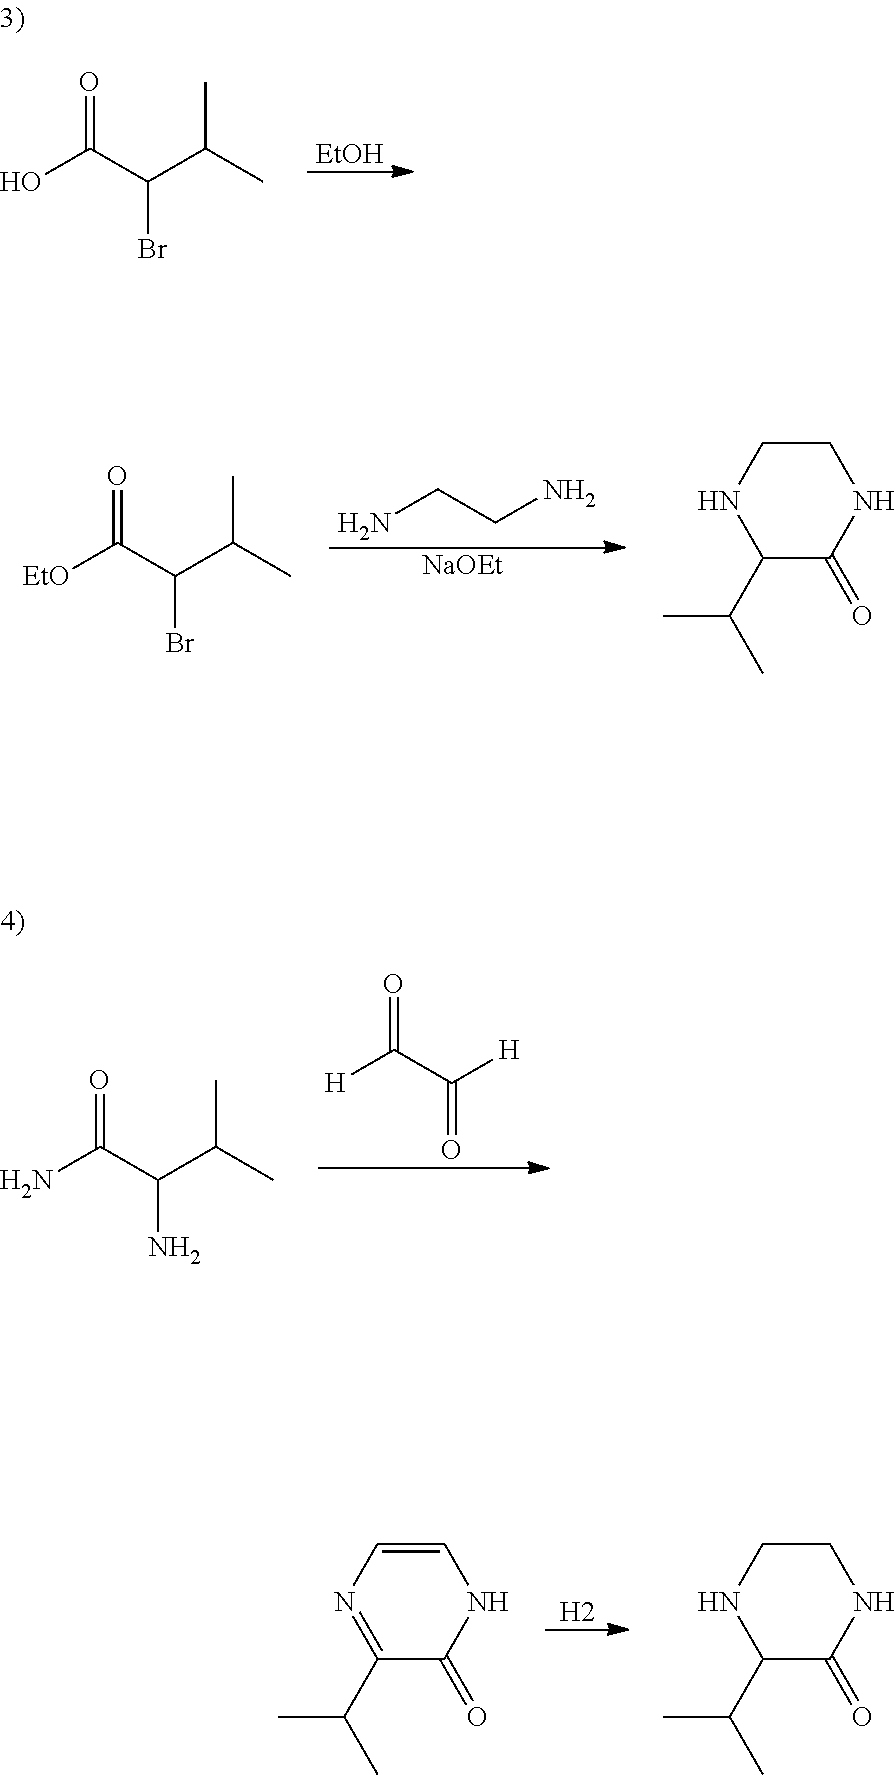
NCCN.[NaOEt].[EtO]C(C(C(C)C)Br)=O.C1CNC(C(C)C)C(=O)N1.[EtOH].OC(C(C(C)C)Br)=O.[H2].C1=CN=C(C(C)C)C(=O)N1.C1CNC(C(C)C)C(=O)N1.NC(C(C(C)C)N)=O.[H]C(C([H])=O)=O
